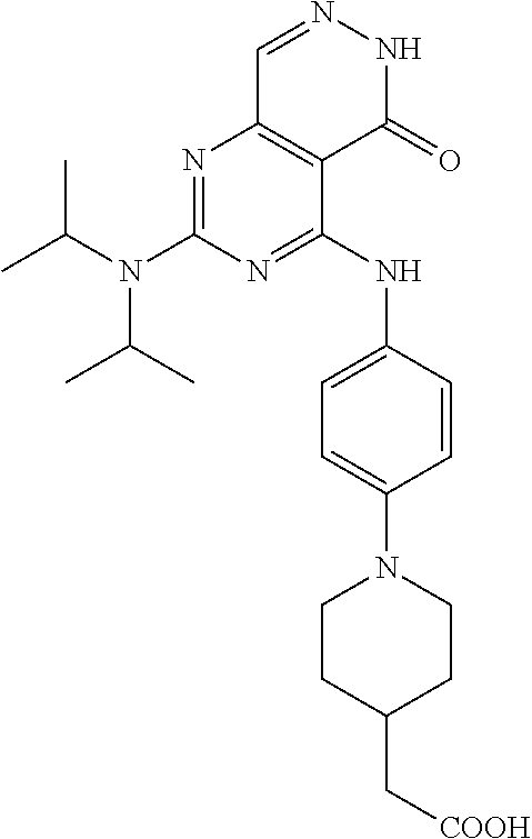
CC(N(C(C)C)C1=NC2=C(C(NC3=CC=C(N4CCC(C[COOH])CC4)C=C3)=N1)C(=O)NN=C2)C
